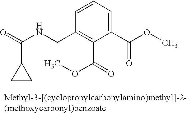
C1(C(OC)=O)=CC=CC(CNC(=O)C2CC2)=C1C(OC)=O
